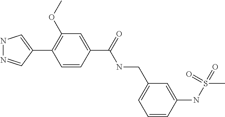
N1N=CC(C2=C(OC)C=C(C(NCC3=CC=CC(NS(=O)(C)=O)=C3)=O)C=C2)=C1
